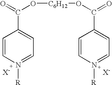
C1=CN([R])=CC=C1C(=O)O[C6H12]OC(=O)C1=CC=N([R])C=C1
